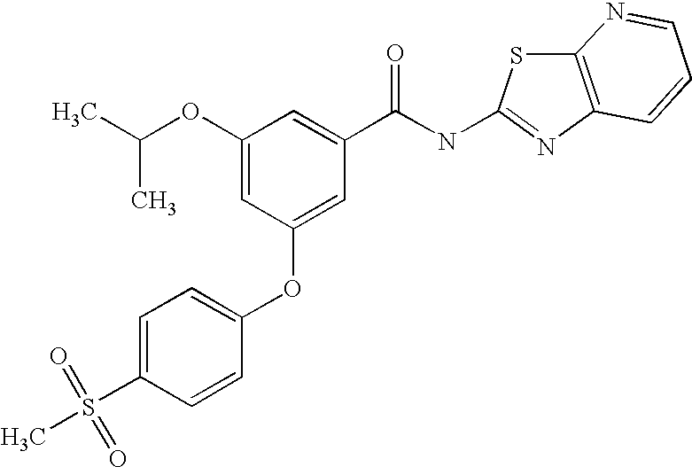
C1=C(S(C)(=O)=O)C=CC(OC2=CC(C(NC3=NC4=C(S3)N=CC=C4)=O)=CC(OC(C)C)=C2)=C1
